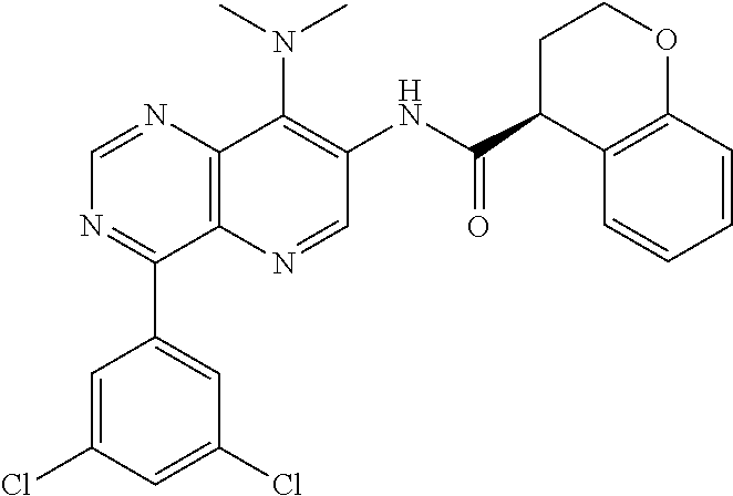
CN(C)C1=C(NC(=O)C2C3=C(OCC2)C=CC=C3)C=NC2=C1N=CN=C2C1=CC(Cl)=CC(Cl)=C1
